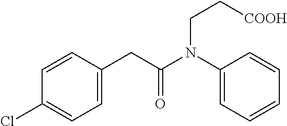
C1=CC(Cl)=CC=C1CC(N(C1=CC=CC=C1)CC[COOH])=O
